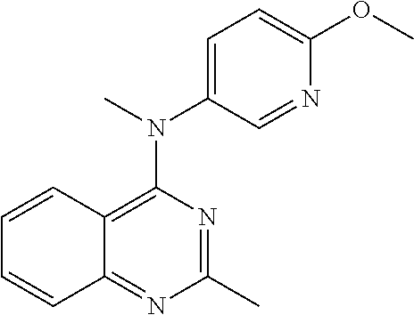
C1=C(N(C2=C3C(=NC(C)=N2)C=CC=C3)C)C=NC(OC)=C1
